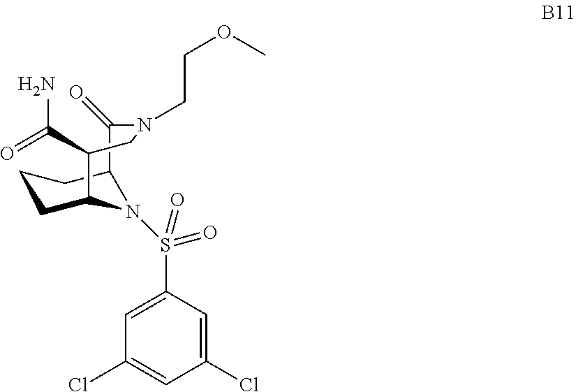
C12C(=O)N(CCOC)CC(C(=O)N)C(CCC1)N2S(C1=CC(Cl)=CC(Cl)=C1)(=O)=O
